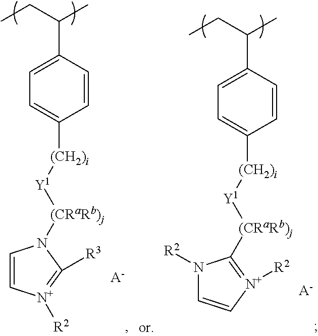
[A-].C1=C(C(CC)C)C=CC([(CH2)i][Y1][(CRaRb)j]N2C=C[N+]([R2])=C2[R3])=C1.[A-].C1=C(C(CC)C)C=CC([(CH2)i][Y1][(CRaRb)j]C2=[N+]([R2])C=CN2[R2])=C1
